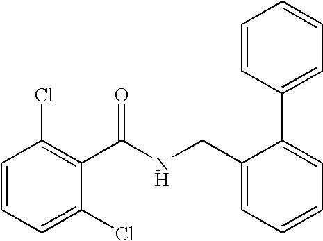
C1=CC=C(Cl)C(C(NCC2=CC=CC=C2C2=CC=CC=C2)=O)=C1Cl
